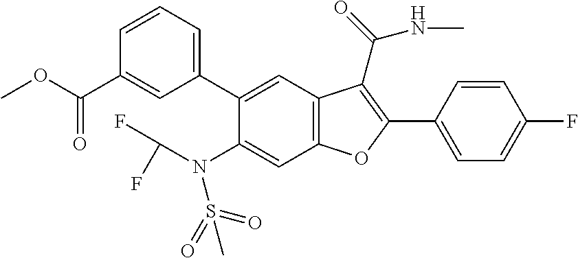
C1=CC(C2=C(C(=O)NC)C3=C(C=C(N(C(F)F)S(C)(=O)=O)C(C4=CC=CC(C(OC)=O)=C4)=C3)O2)=CC=C1F
